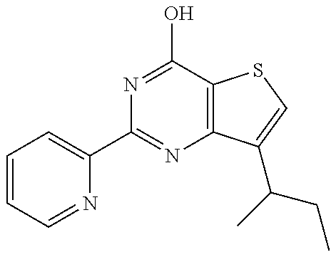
C1=CC=NC(C2=NC3=C(C(O)=N2)SC=C3C(C)CC)=C1
